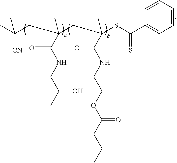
C1=CC=CC=C1C(SC(C(NCCOC(CCC)=O)=O)(CC(CC([CN])(C)C)(C(NCC(C)O)=O)C)C)=S
